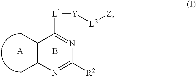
C1(C)C(C)C([L1][Y][L2][Z])=NC([R2])=N1.B
